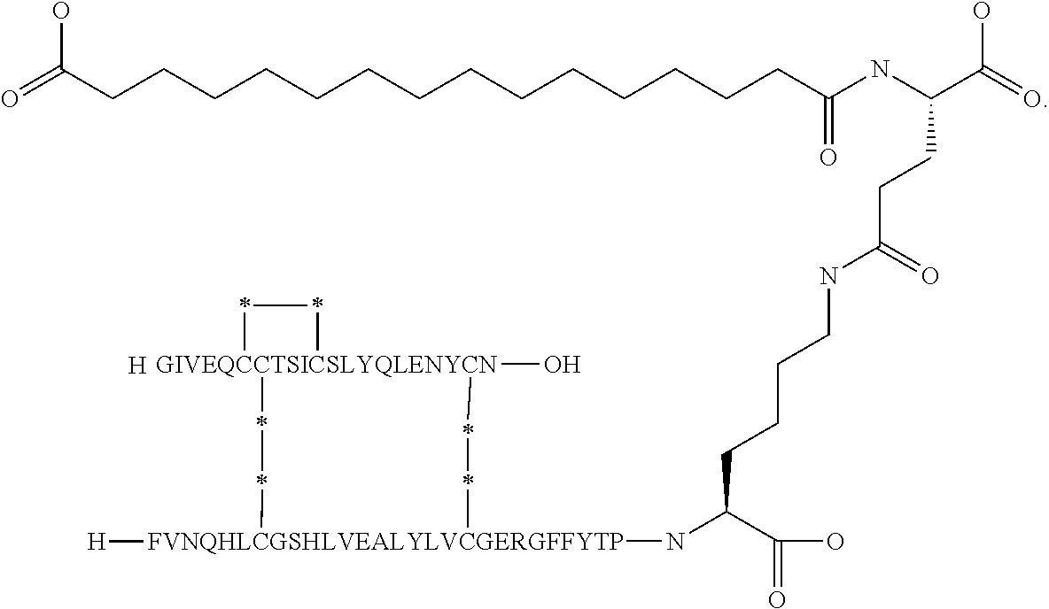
C(CCCCCCCCCCCCCCC(NC(CCC(=O)NCCCCC(N[FVNQHLCGSHLVEALYLVCGERGFFYTP]1([H])**[GIVEQCCTSICSLYQLENYCN]2(O)(**2)**1)C(O)=O)C(=O)O)=O)(=O)O.[H]
